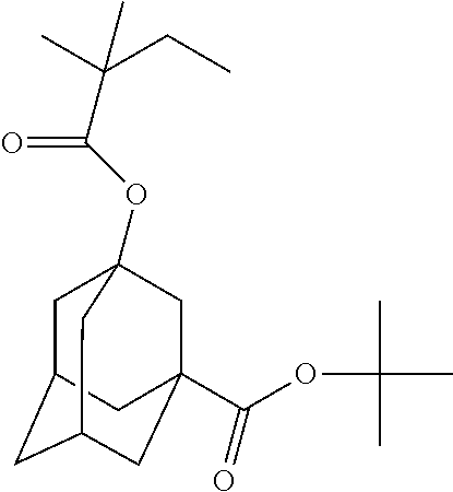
CC(CC)(C)C(OC12CC3CC(CC(C(OC(C)(C)C)=O)(C1)C3)C2)=O
